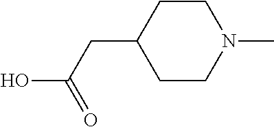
C1CN(C)CCC1CC(O)=O
